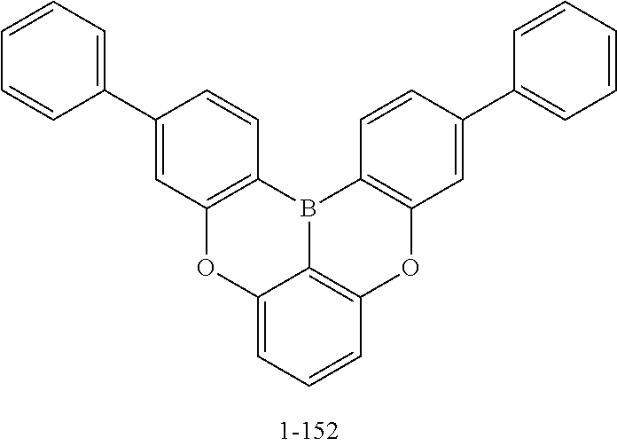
C1(C2=CC=CC=C2)=CC2=C(C=C1)B1C3=C(C=C(C4=CC=CC=C4)C=C3)OC3=C1C(=CC=C3)O2
